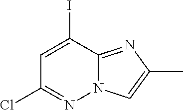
ClC1=NN2C(=NC(C)=C2)C(I)=C1
